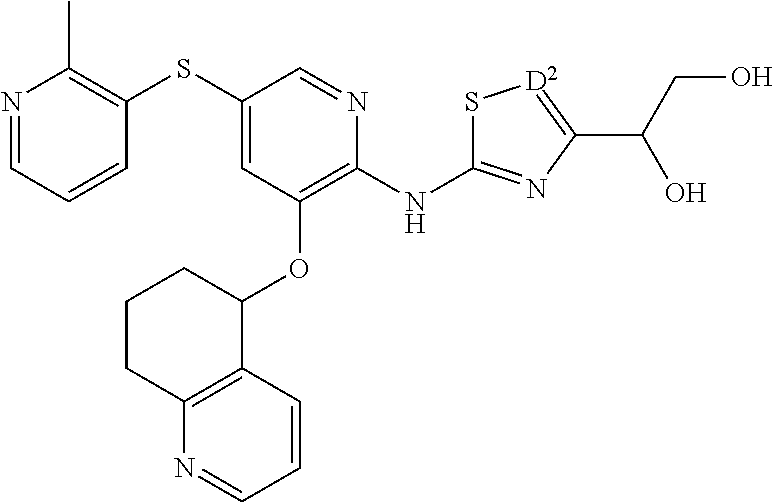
N1=CC=CC(SC2=CC(OC3CCCC4=C3C=CC=N4)=C(NC3=NC(C(CO)O)=[D2]S3)N=C2)=C1C
